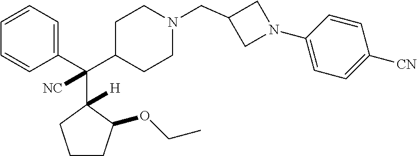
C1=CC=C(C(C2CCN(CC3CN(C4=CC=C([CN])C=C4)C3)CC2)(C2([H])C(OCC)CCC2)[NC])C=C1
